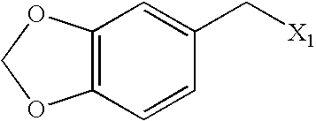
C12=C(C=CC(C[X1])=C1)OCO2
